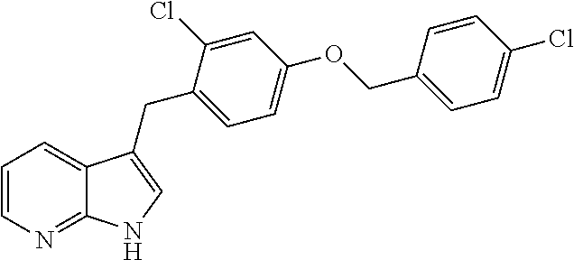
C1=CN=C2C(=C1)C(CC1=CC=C(OCC3=CC=C(Cl)C=C3)C=C1Cl)=CN2
